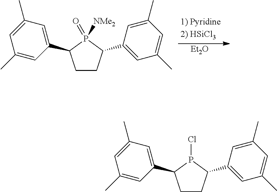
C1CC(C2=CC(C)=CC(C)=C2)P(=O)([NMe2])C1C1=CC(C)=CC(C)=C1.[Et2O].C1CC(C2=CC(C)=CC(C)=C2)P(Cl)C1C1=CC(C)=CC(C)=C1
